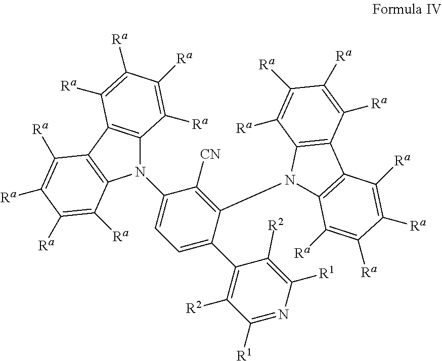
C12=C(C3=C(C([Ra])=C([Ra])C([Ra])=C3[Ra])N1C1=CC=C(C3=C([R2])C([R1])=NC([R1])=C3[R2])C(N3C4=C(C5=C3C([Ra])=C([Ra])C([Ra])=C5[Ra])C([Ra])=C([Ra])C([Ra])=C4[Ra])=C1[CN])C([Ra])=C([Ra])C([Ra])=C2[Ra]
